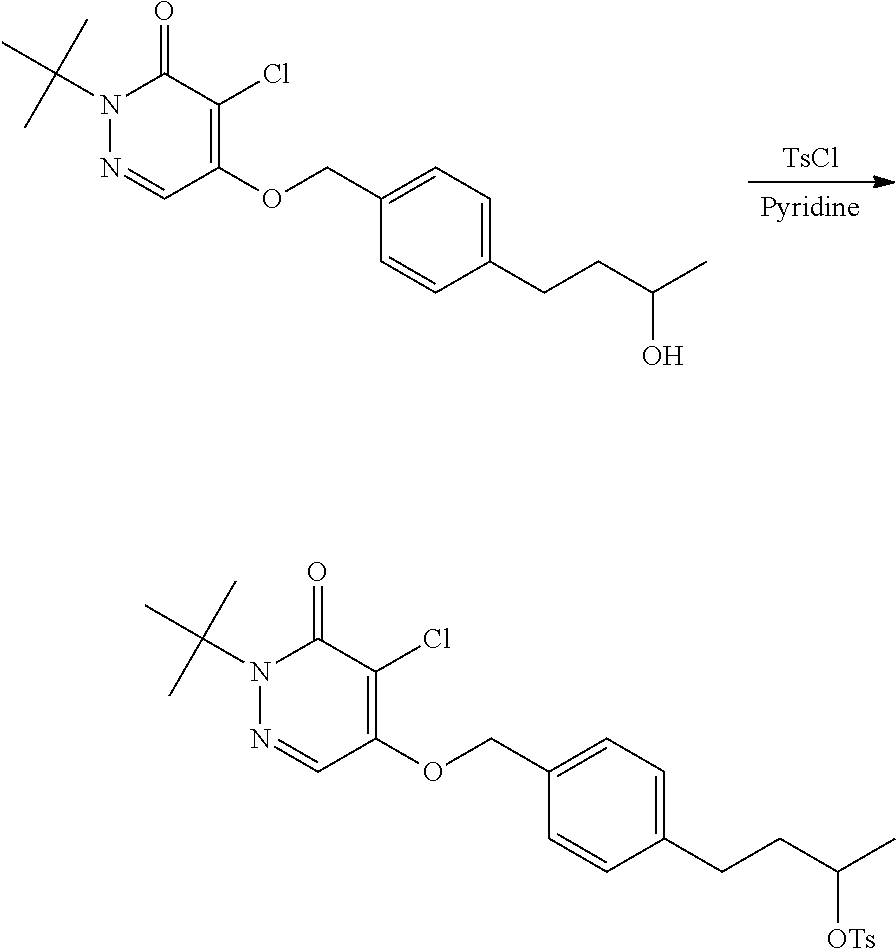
N1(C(C)(C)C)N=CC(OCC2=CC=C(CCC([OTs])C)C=C2)=C(Cl)C1=O.[Pyridine].[TsCl].N1(C(C)(C)C)N=CC(OCC2=CC=C(CCC(O)C)C=C2)=C(Cl)C1=O
